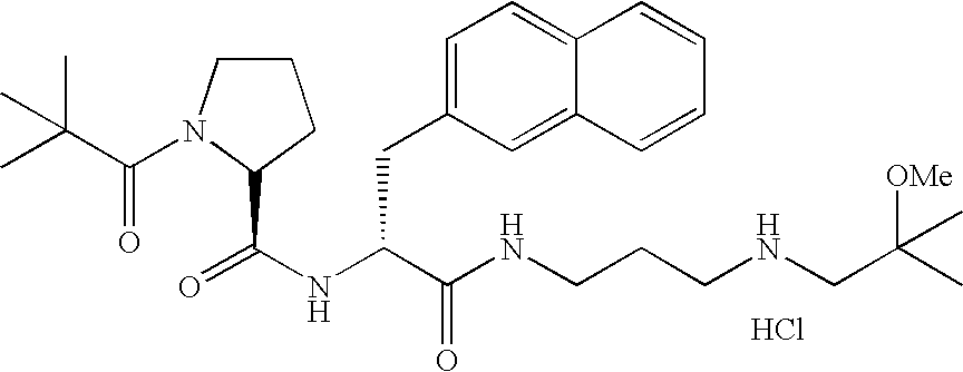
Cl.N(C(C(NCCCNCC(C)([OMe])C)=O)CC1=CC=C2C(=C1)C=CC=C2)C(=O)C1N(C(=O)C(C)(C)C)CCC1
